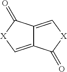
C12=C[X]C(=O)C1=C[X]C2=O
